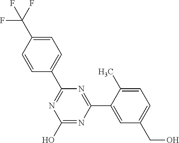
OC1=NC(C2=CC(CO)=CC=C2C)=NC(C2=CC=C(C(F)(F)F)C=C2)=N1
